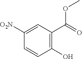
C1(O)=C(C(=O)OC)C=C([O2N])C=C1
